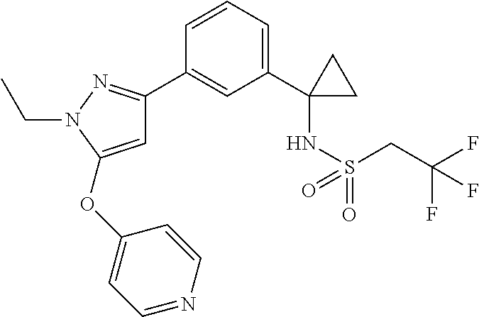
C1(C2(NS(CC(F)(F)F)(=O)=O)CC2)=CC=CC(C2=NN(CC)C(OC3=CC=NC=C3)=C2)=C1
